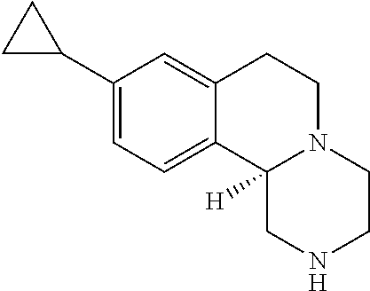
C1(C2=CC=C3C(=C2)CCN2C3([H])CNCC2)CC1
